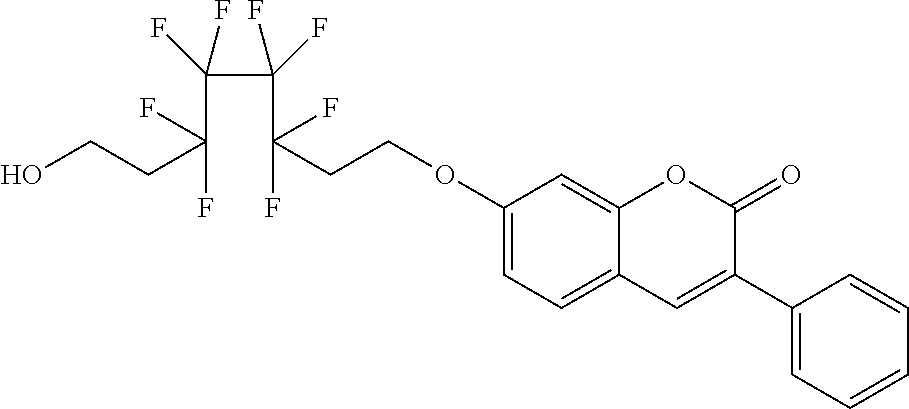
C(CCOC1=CC=C2C(=C1)OC(=O)C(C1=CC=CC=C1)=C2)(F)(C(C(C(F)(CCO)F)(F)F)(F)F)F
